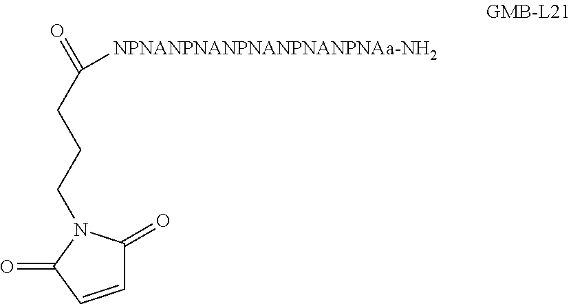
C1=CC(=O)N(CCCC(=O)[NPNANPNANPNANPNANPNAa-NH2])C1=O
